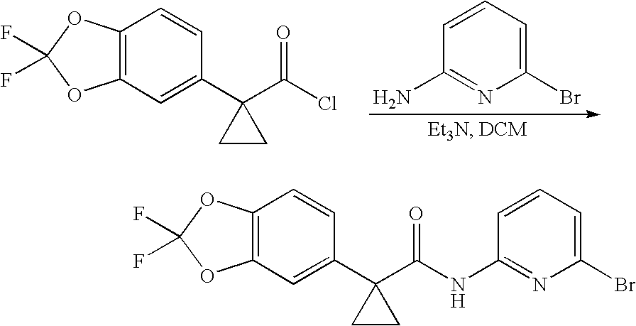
C1=CC(N)=NC(Br)=C1.C12=C(C=C(C3(C(Cl)=O)CC3)C=C1)OC(F)(F)O2.C12=C(C=C(C3(C(=O)NC4=NC(Br)=CC=C4)CC3)C=C1)OC(F)(F)O2
